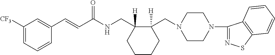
C1(C=CC(NCC2([H])CCCCC2(CN2CCN(C3=NSC4=C3C=CC=C4)CC2)[H])=O)=CC([CF3])=CC=C1
